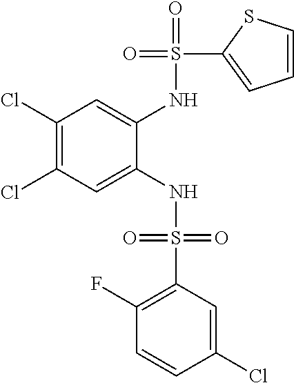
C1(Cl)=C(Cl)C=C(NS(=O)(=O)C2=C(F)C=CC(Cl)=C2)C(NS(=O)(C2=CC=CS2)=O)=C1
